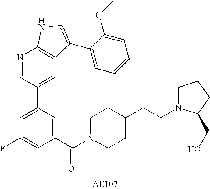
C1(C(N2CCC(CCN3CCCC3CO)CC2)=O)=CC(C2=CC3=C(N=C2)NC=C3C2=CC=CC=C2OC)=CC(F)=C1
